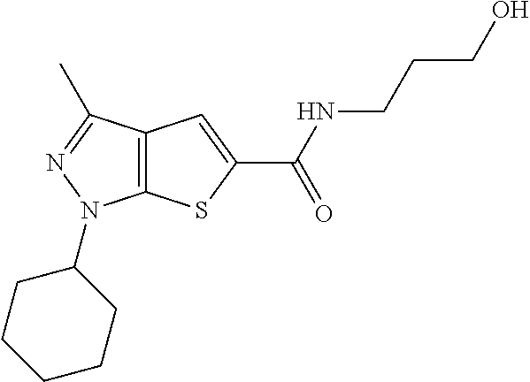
C12=C(C(C)=NN1C1CCCCC1)C=C(C(NCCCO)=O)S2
